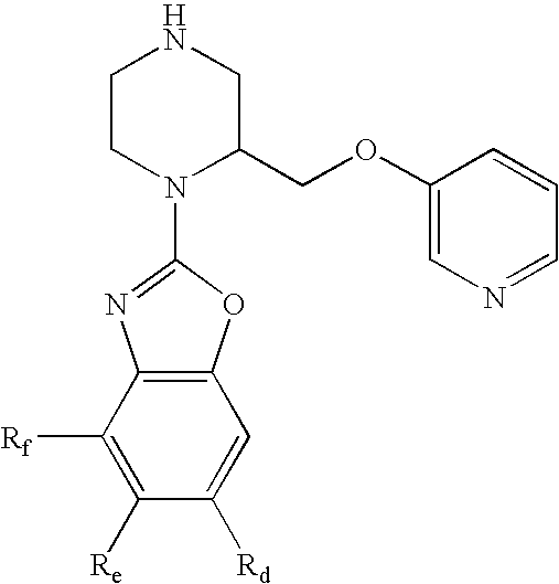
C1CN(C2=NC3=C(C=C([Rd])C([Re])=C3[Rf])O2)C(COC2=CN=CC=C2)CN1
